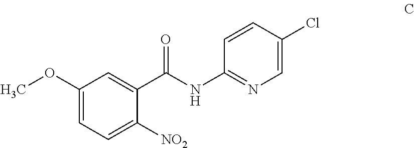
C1(OC)=CC=C([NO2])C(C(NC2=NC=C(Cl)C=C2)=O)=C1
